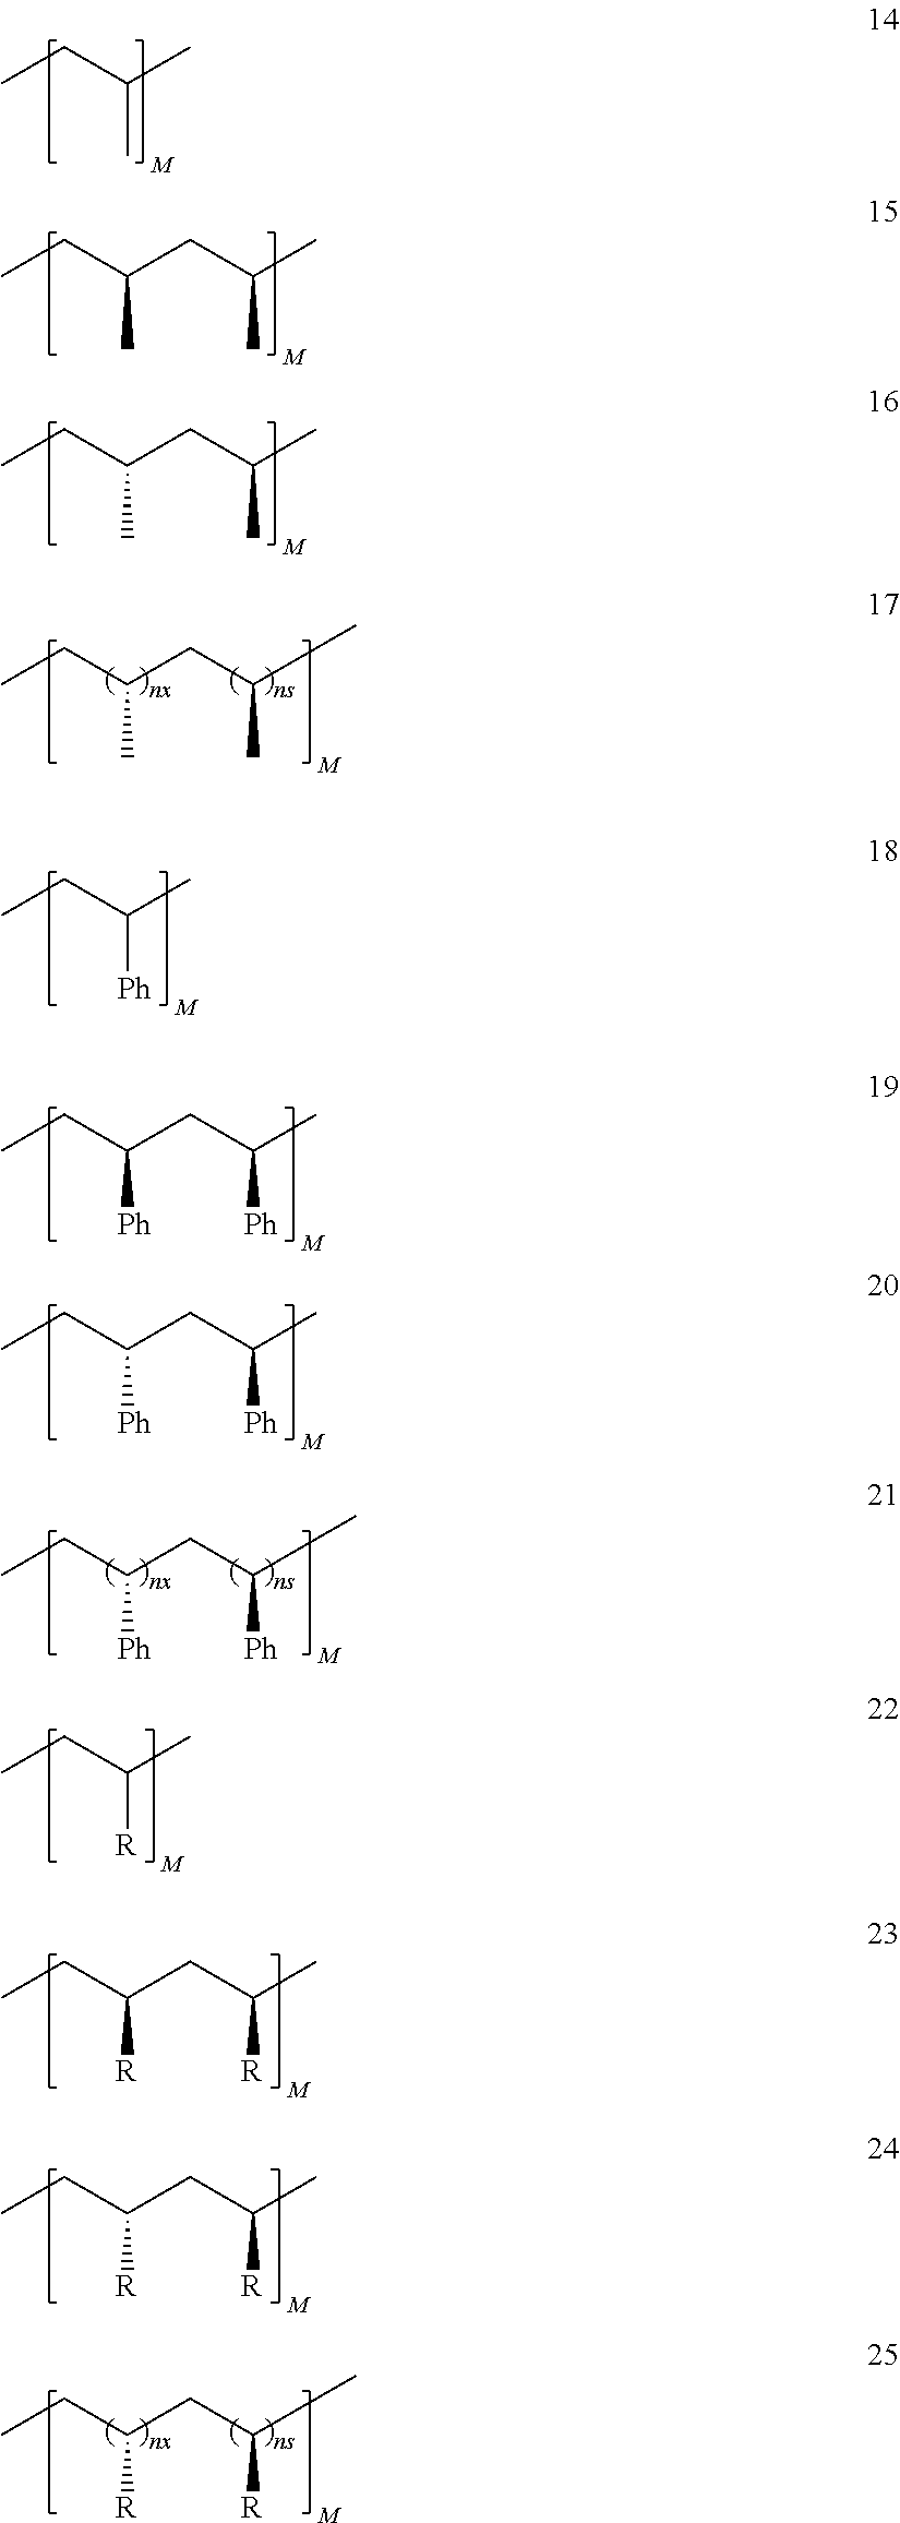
CCC(C)C.CCC(CC(C)C)C.CCC(CC(C)C)C.CCC(CC(C)C)C.CCC(C)[Ph].CCC(CC(C)[Ph])[Ph].CCC(CC(C)[Ph])[Ph].CCC(CC(C)[Ph])[Ph].CCC(C)[R].CCC(CC(C)[R])[R].CCC(CC(C)[R])[R].CCC(CC(C)[R])[R]
